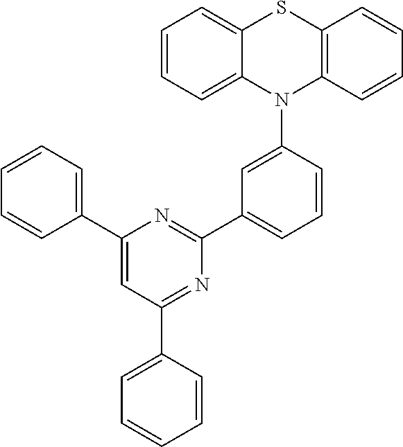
C1=CC=C2C(=C1)SC1=C(N2C2=CC(C3=NC(C4=CC=CC=C4)=CC(C4=CC=CC=C4)=N3)=CC=C2)C=CC=C1
